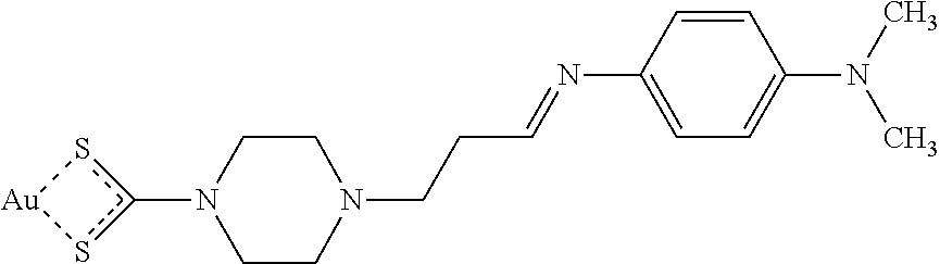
c1(N2CCN(CCC=NC3=CC=C(N(C)C)C=C3)CC2)s[Au]s1
